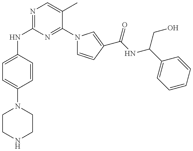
C1=C(NC2=NC=C(C)C(N3C=CC(C(NC(C4=CC=CC=C4)CO)=O)=C3)=N2)C=CC(N2CCNCC2)=C1
